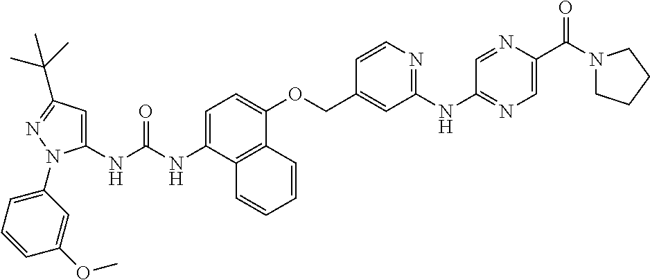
C1=C(NC(NC2=CC(C(C)(C)C)=NN2C2=CC=CC(OC)=C2)=O)C2=C(C(OCC3=CC(NC4=NC=C(C(N5CCCC5)=O)N=C4)=NC=C3)=C1)C=CC=C2
